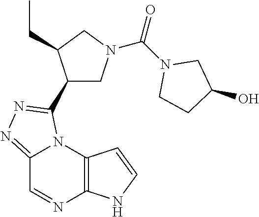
C12=NN=C(C3CN(C(N4CC(O)CC4)=O)CC3CC)N1C1=C(N=C2)NC=C1
